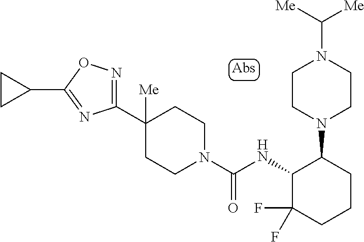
C1([Me])(C2=NOC(C3CC3)=N2)CCN(C(NC2C(F)(F)CCCC2N2CCN(C([Me])[Me])CC2)=O)CC1
